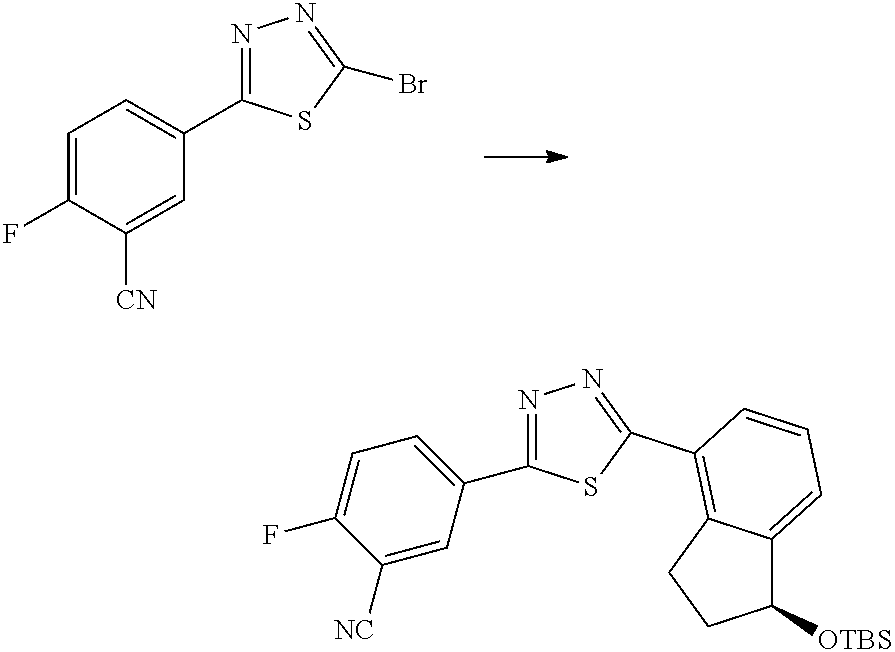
C1=C(F)C([CN])=CC(C2=NN=C(Br)S2)=C1.C1=C(F)C([NC])=CC(C2=NN=C(C3=C4C(=CC=C3)C([OTBS])CC4)S2)=C1
